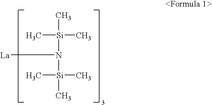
C[Si](C)(C)N([La])[Si](C)(C)C
